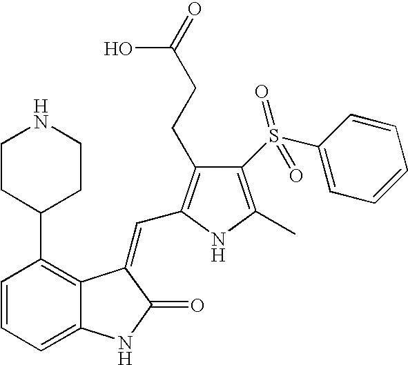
C1=CC=C2C(=C1C1CCNCC1)C(=CC1=C(CCC(=O)O)C(S(C3=CC=CC=C3)(=O)=O)=C(C)N1)C(=O)N2
